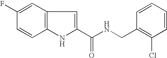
C12=C(C=C(F)C=C1)C=C(C(NCC1=C(Cl)C=CC=C1)=O)N2
